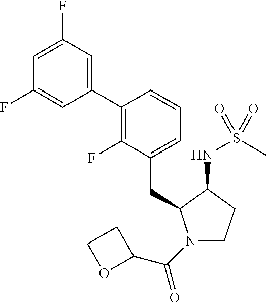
C(C1=CC=CC(C2=CC(F)=CC(F)=C2)=C1F)C1N(C(C2CCO2)=O)CCC1NS(C)(=O)=O
